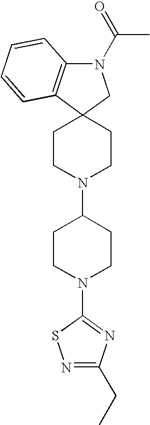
C12=C(N(C(C)=O)CC13CCN(C1CCN(C4=NC(CC)=NS4)CC1)CC3)C=CC=C2
